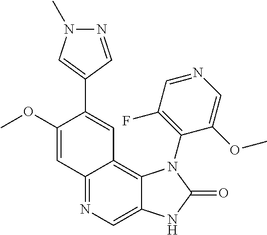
C12=NC=C3C(=C1C=C(C1=CN(C)N=C1)C(OC)=C2)N(C1=C(F)C=NC=C1OC)C(=O)N3
